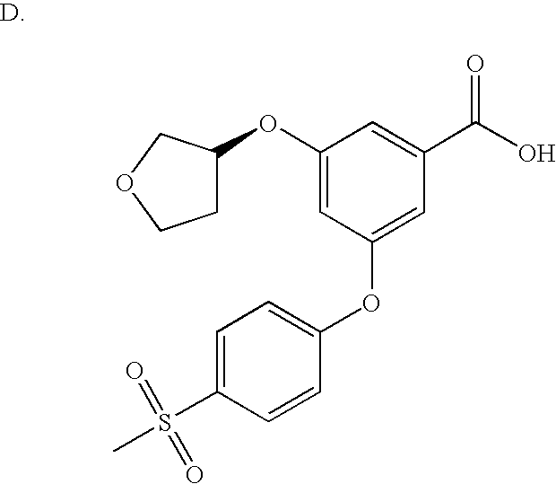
C1(OC2CCOC2)=CC(OC2=CC=C(S(C)(=O)=O)C=C2)=CC(C(O)=O)=C1
